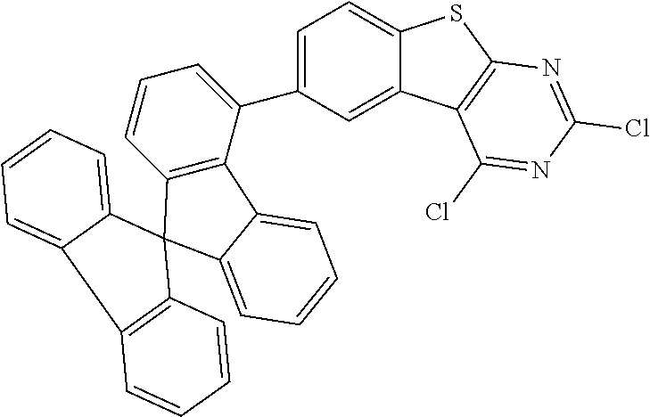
C1(C2=CC=CC3=C2C2=CC=CC=C2C32C3=CC=CC=C3C3=C2C=CC=C3)=CC=C2C(=C1)C1=C(S2)N=C(Cl)N=C1Cl
